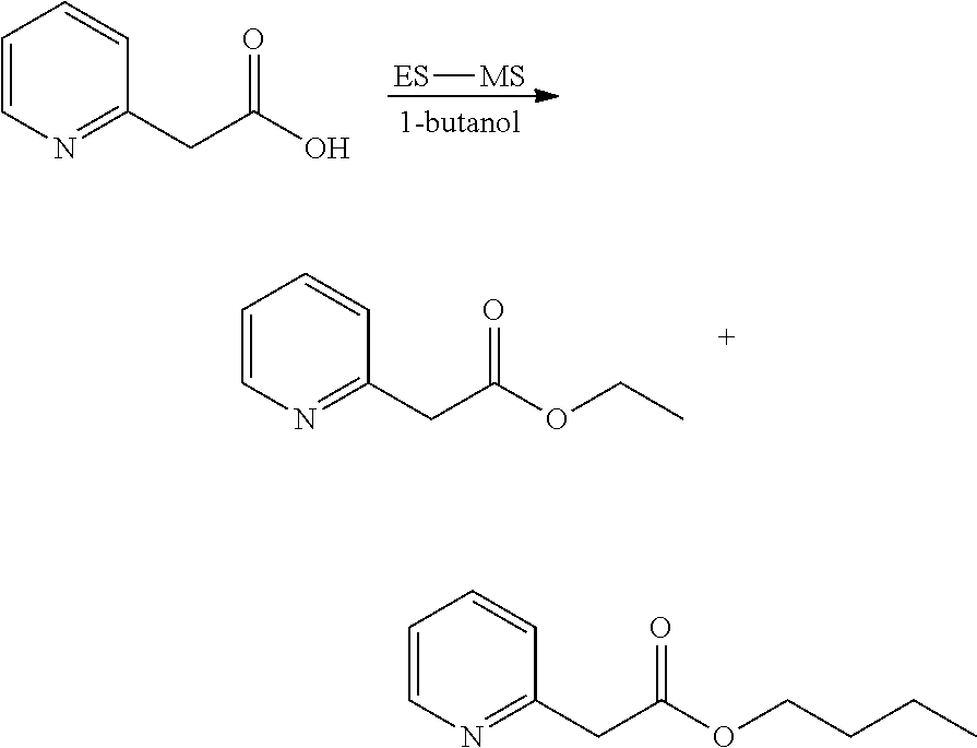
C1=CN=C(CC(OCC)=O)C=C1.C1=CN=C(CC(O)=O)C=C1.[ES][MS].C1=CN=C(CC(OCCCC)=O)C=C1
